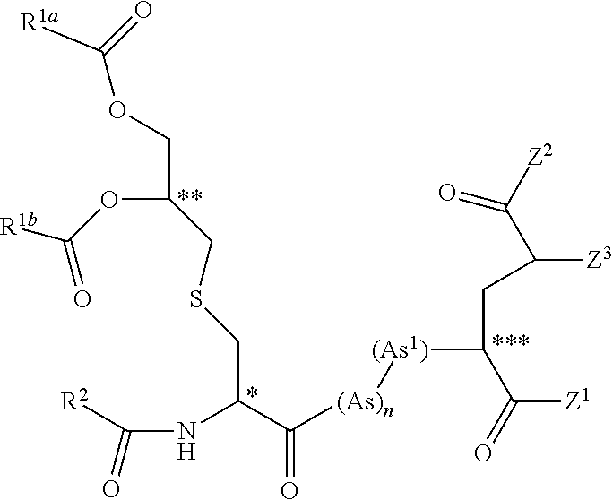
C(COC([R1a])=O)(OC([R1b])=O)CSCC(NC([R2])=O)C([(As)n][(As1)]C(CC([Z3])C([Z2])=O)C([Z1])=O)=O
